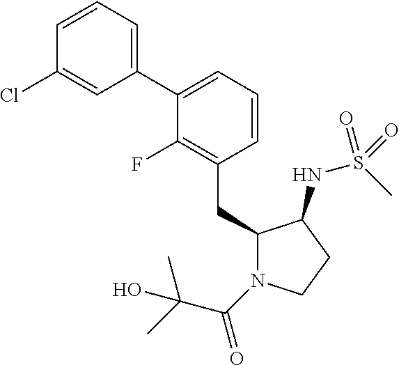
C1(CC2N(C(=O)C(C)(C)O)CCC2NS(C)(=O)=O)=C(F)C(C2=CC=CC(Cl)=C2)=CC=C1
